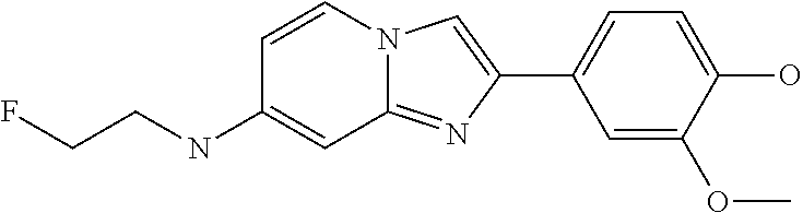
C1(OC)=CC(C2=CN3C(=N2)C=C(NCCF)C=C3)=CC=C1O
